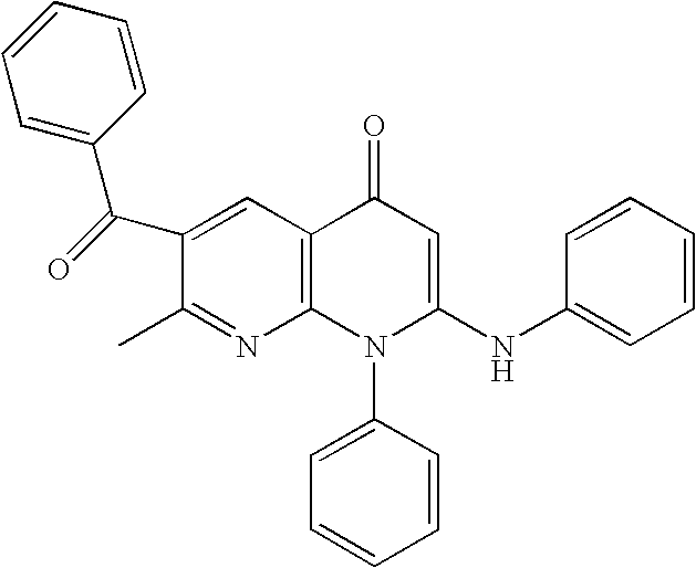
C1(C)=NC2=C(C=C1C(C1=CC=CC=C1)=O)C(=O)C=C(NC1=CC=CC=C1)N2C1=CC=CC=C1
